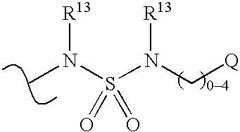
CN(S(N(C[Q])[R13])(=O)=O)[R13]
